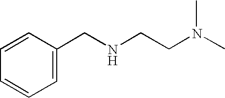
C1=CC(CNCCN(C)C)=CC=C1
